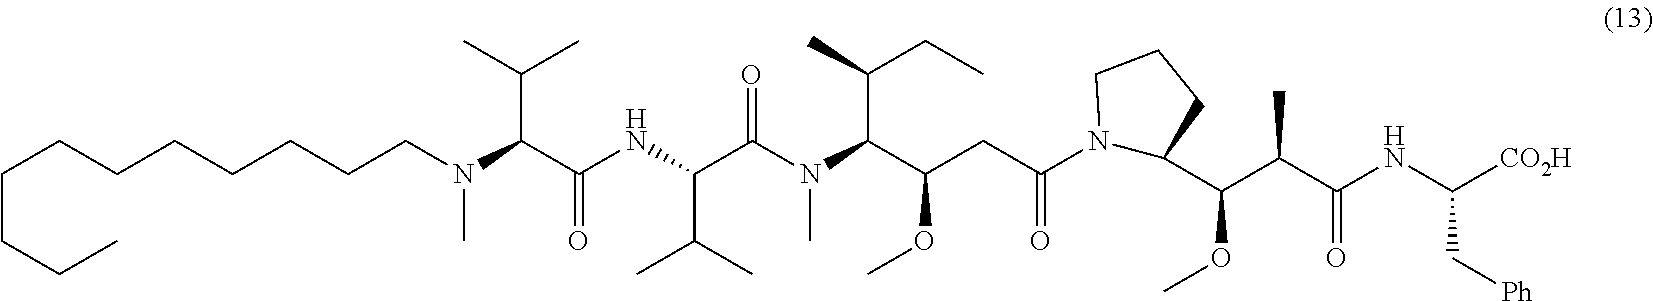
N1(C(CC(OC)C(N(C)C(C(NC(C(N(C)CCCCCCCCCCC)C(C)C)=O)C(C)C)=O)C(C)CC)=O)C(C(C(C(NC([CO2H])C[Ph])=O)C)OC)CCC1
